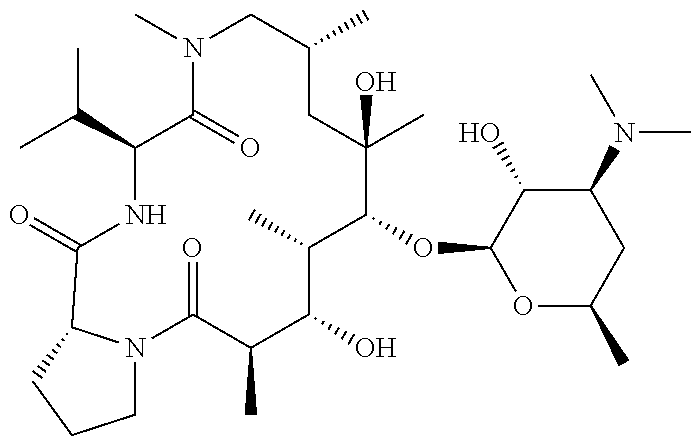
N1C(C(C)C)C(=O)N(C)CC(C)CC(C)(O)C(OC2OC(C)CC(N(C)C)C2O)C(C)C(O)C(C)C(=O)N2CCCC2C1=O
